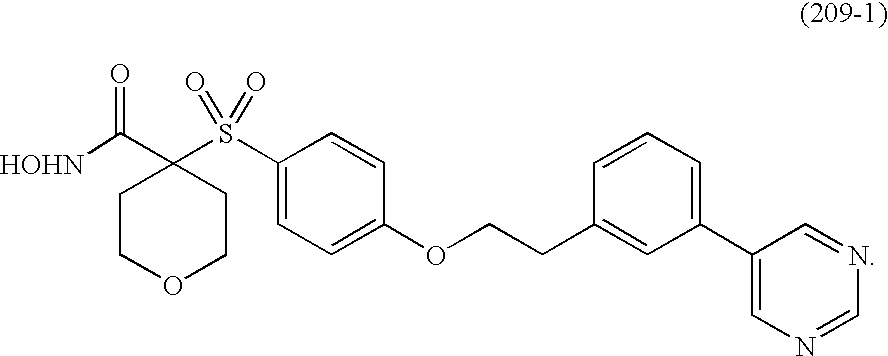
[HOHN]C(C1(S(C2=CC=C(OCCC3=CC(C4=CN=CN=C4)=CC=C3)C=C2)(=O)=O)CCOCC1)=O
